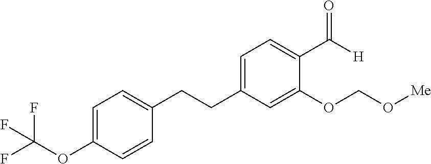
C1=C(CCC2=CC=C(OC(F)(F)F)C=C2)C=C(OCO[Me])C(C(=O)[H])=C1
